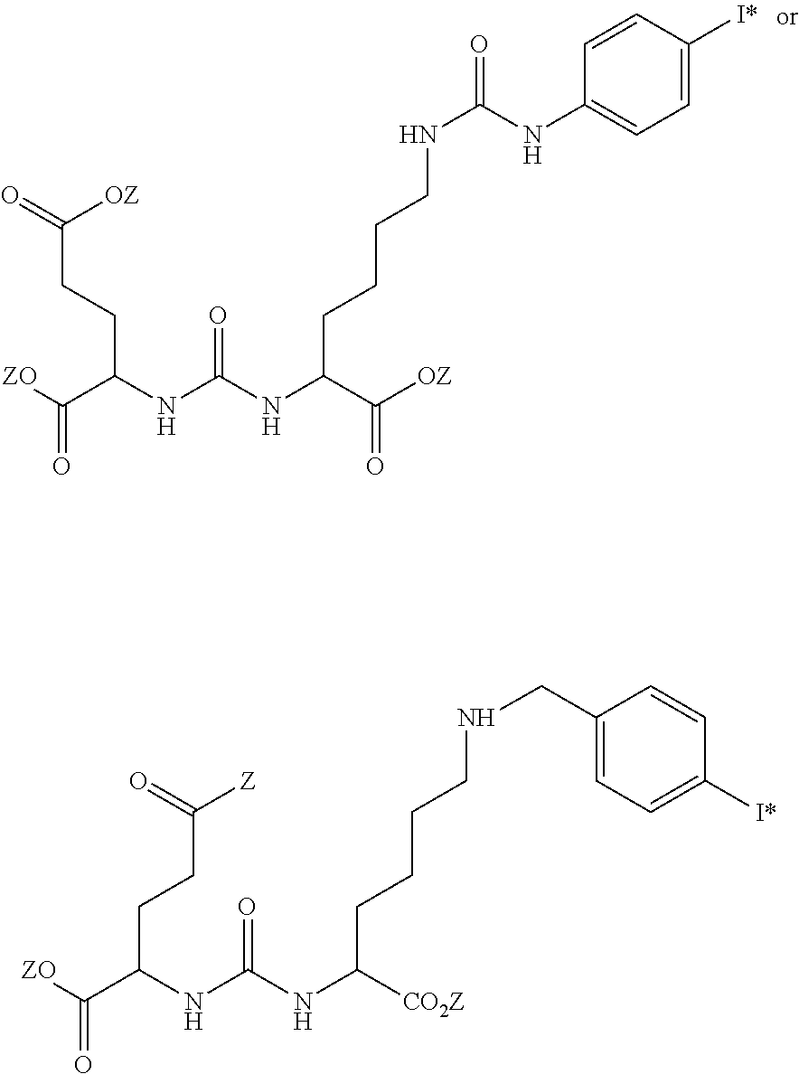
[ZO]C(C(NC(=O)NC(C([OZ])=O)CCCCNC(=O)NC1=CC=C([I*])C=C1)CCC(=O)[OZ])=O.[ZO]C(=O)C(NC(NC([CO2Z])CCCCNCC1=CC=C([I*])C=C1)=O)CCC(=O)[Z]
